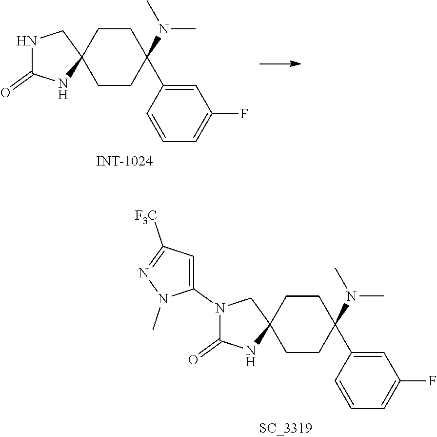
N1(C2=CC([F3C])=NN2C)C(=O)NC2(C1)CCC(N(C)C)(C1=CC(F)=CC=C1)CC2.N1C(=O)NC2(C1)CCC(N(C)C)(C1=CC(F)=CC=C1)CC2
